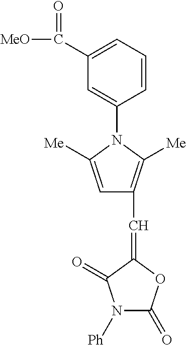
[Ph]N1C(=O)OC(=CC2=C([Me])N(C3=CC(C([MeO])=O)=CC=C3)C([Me])=C2)C1=O
